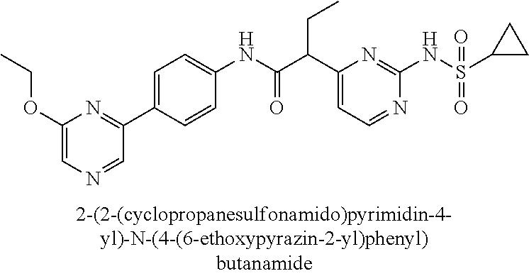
C1(NC(=O)C(C2=CC=NC(NS(=O)(=O)C3CC3)=N2)CC)=CC=C(C2=NC(OCC)=CN=C2)C=C1
